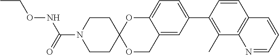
C1=CC(C2=CC=C3C(=C2)COC2(O3)CCN(C(=O)NOCC)CC2)=C(C)C2=C1C=CC=N2
